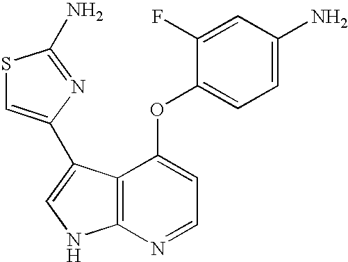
NC1=CC=C(OC2=CC=NC3=C2C(C2=CSC(N)=N2)=CN3)C(F)=C1
